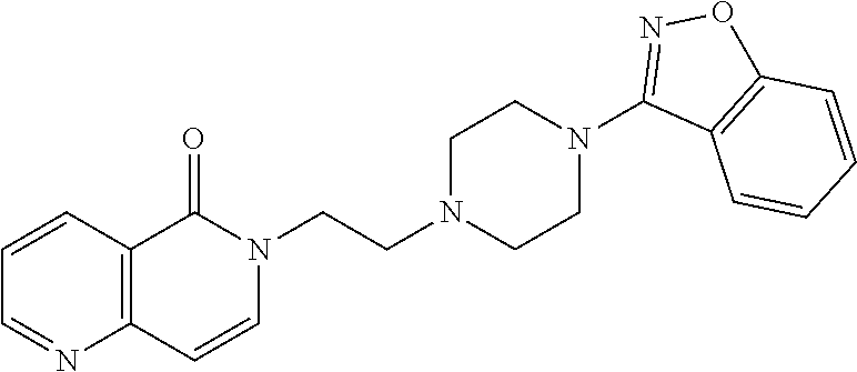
N1(CCN2CCN(C3=NOC4=C3C=CC=C4)CC2)C(=O)C2=C(C=C1)N=CC=C2
